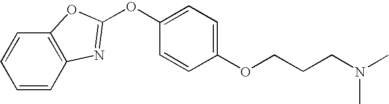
C1(OCCCN(C)C)=CC=C(OC2=NC3=C(C=CC=C3)O2)C=C1
